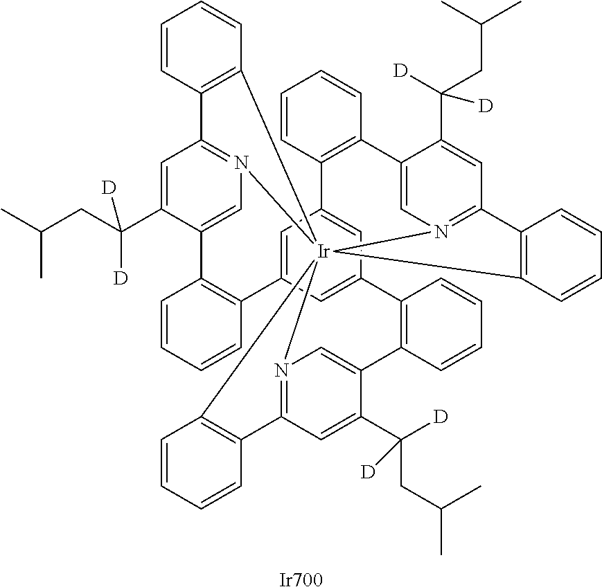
C1=C(C(CC(C)C)([D])[D])C2=CN3=C1C1=C([Ir]3456N3=C(C=C(C([D])(CC(C)C)[D])C(=C3)C3=C(C7=CC(=CC(=C7)C7=C2C=CC=C7)C2=C(C=CC=C2)C2=CN4=C(C=C2C([D])(CC(C)C)[D])C2=C5C=CC=C2)C=CC=C3)C2=C6C=CC=C2)C=CC=C1.[Ir700]
